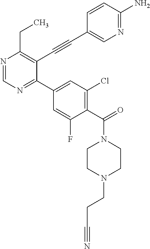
N1=CN=C(C2=CC(Cl)=C(C(N3CCN(CCC#N)CC3)=O)C(F)=C2)C(C#CC2=CN=C(N)C=C2)=C1CC
